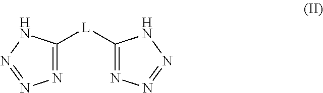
N1=C([L]C2=NN=NN2)NN=N1
